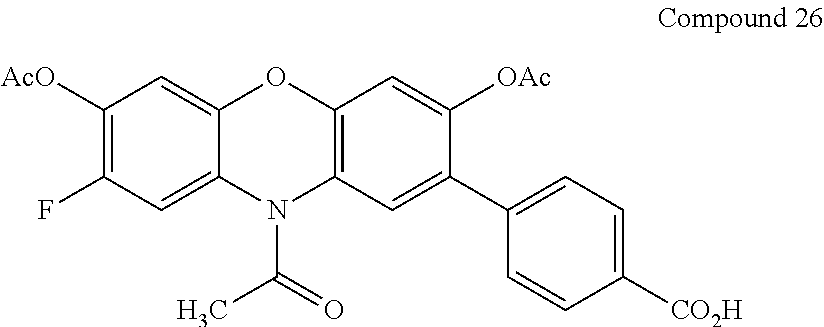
C1=C2C(=CC(F)=C1[AcO])N(C(=O)C)C1=C(O2)C=C([OAc])C(C2=CC=C([CO2H])C=C2)=C1
